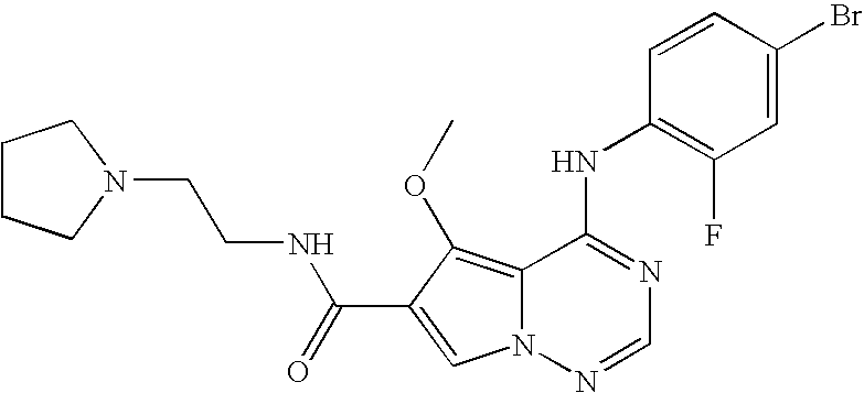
C12=C(OC)C(C(=O)NCCN3CCCC3)=CN1N=CN=C2NC1=C(F)C=C(Br)C=C1
